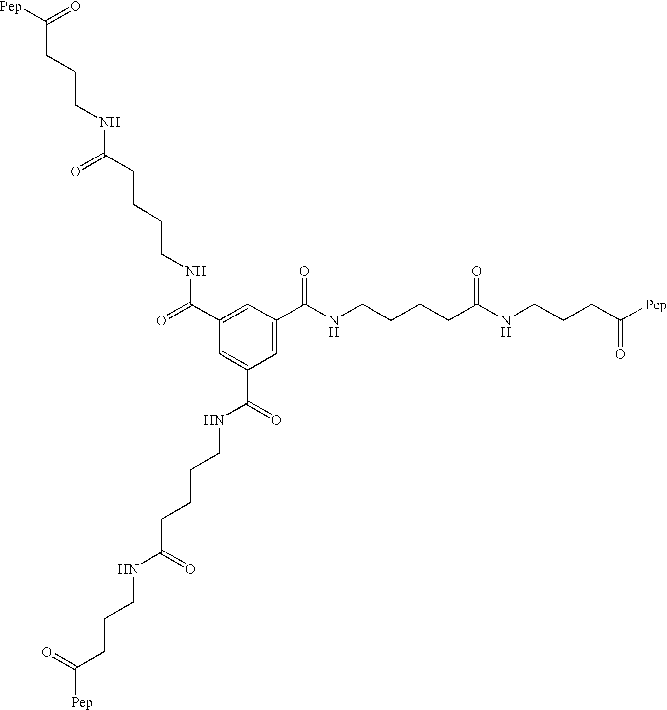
[Pep]C(=O)CCCNC(=O)CCCCNC(=O)C1=CC(C(NCCCCC(NCCCC([Pep])=O)=O)=O)=CC(C(NCCCCC(=O)NCCCC(=O)[Pep])=O)=C1
